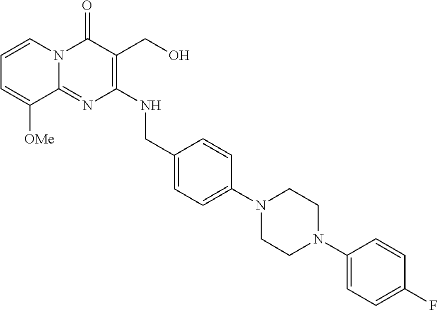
C1(NCC2=CC=C(N3CCN(C4=CC=C(F)C=C4)CC3)C=C2)=C(CO)C(=O)N2C(=N1)C([OMe])=CC=C2
